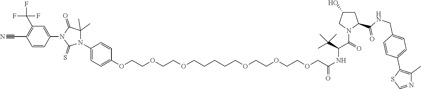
C(COCCOCCCCCOCCOCCOCC(NC(C(=O)N1C(C(NCC2=CC=C(C3=C(C)N=CS3)C=C2)=O)CC(O)C1)C(C)(C)C)=O)OC1=CC=C(N2C(C)(C)C(=O)N(C3=CC(C(F)(F)F)=C(C#N)C=C3)C2=S)C=C1
